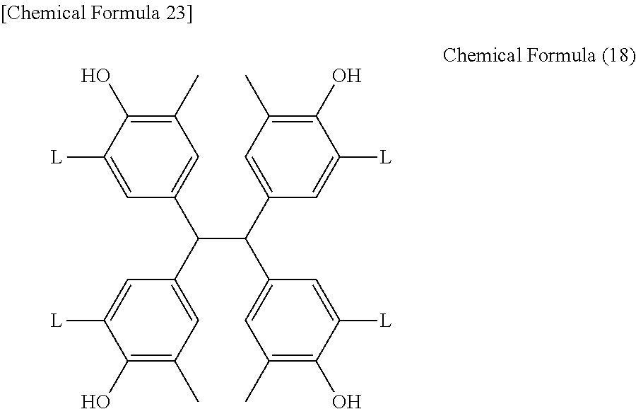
C1(C)=C(O)C([L])=CC(C(C(C2=CC(C)=C(O)C([L])=C2)C2=CC(C)=C(O)C([L])=C2)C2=CC(C)=C(O)C([L])=C2)=C1
